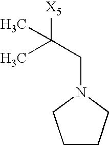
C1CCN(CC(C)(C)[X5])C1
